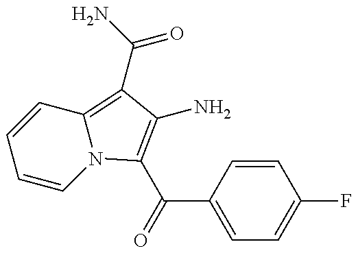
C1=CN2C(=C(C(=O)N)C(N)=C2C(C2=CC=C(F)C=C2)=O)C=C1
